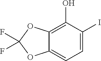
C1=C(I)C(O)=C2C(=C1)OC(F)(F)O2
